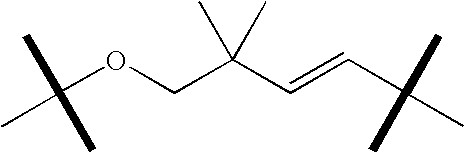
C(OCC(C=CC(C)(C)C)(C)C)(C)(C)C
